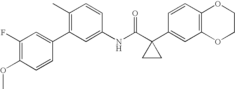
C1(C2=CC(F)=C(OC)C=C2)=C(C)C=CC(NC(C2(C3=CC4=C(C=C3)OCCO4)CC2)=O)=C1
